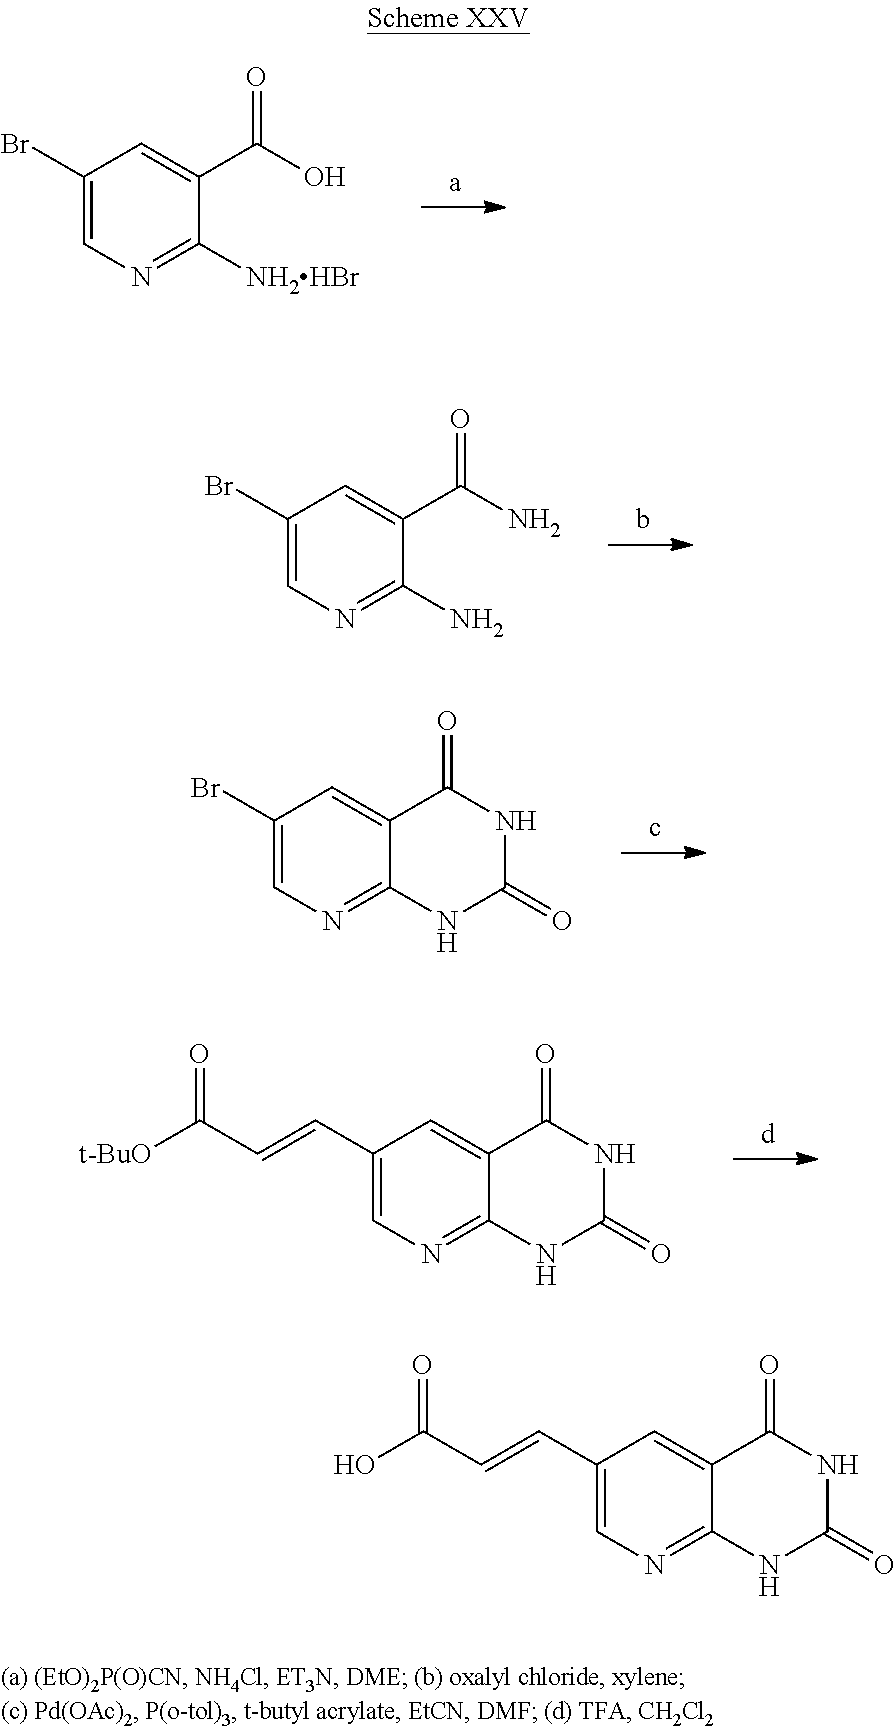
C1(Br)=CN=C([NH2HBr])C(C(O)=O)=C1.C1(Br)=CN=C(N)C(C(N)=O)=C1.C1(Br)=CN=C2C(=C1)C(=O)NC(=O)N2.C1(C=CC([t-BuO])=O)=CN=C2C(=C1)C(=O)NC(=O)N2.C1(C=CC(O)=O)=CN=C2C(=C1)C(=O)NC(=O)N2
